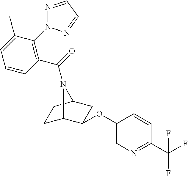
C1C2C(OC3=CN=C(C(F)(F)F)C=C3)CC(C1)N2C(=O)C1=C(N2N=CC=N2)C(C)=CC=C1
